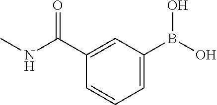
C1=C(B(O)O)C=C(C(NC)=O)C=C1
